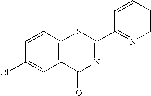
C1=CC2=C(C=C1Cl)C(=O)N=C(C1=NC=CC=C1)S2
